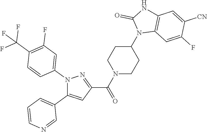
N1(C2=CC(F)=C(C(F)(F)F)C=C2)C(C2=CC=CN=C2)=CC(C(N2CCC(N3C4=C(NC3=O)C=C([CN])C(F)=C4)CC2)=O)=N1
